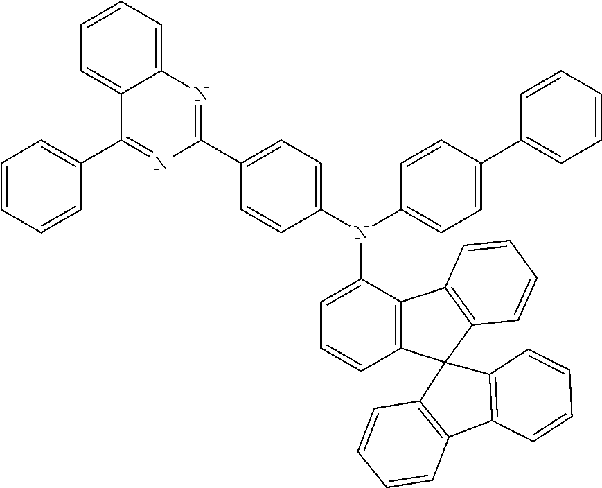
N(C1=CC=CC2=C1C1=C(C23C2=C(C4=C3C=CC=C4)C=CC=C2)C=CC=C1)(C1=CC=C(C2=NC3=CC=CC=C3C(C3=CC=CC=C3)=N2)C=C1)C1=CC=C(C2=CC=CC=C2)C=C1
